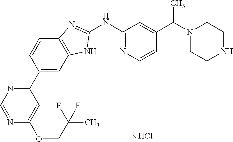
N1=CN=C(C2=CC3=C(C=C2)N=C(NC2=NC=CC(C(N4CCNCC4)C)=C2)N3)C=C1OCC(F)(C)F
